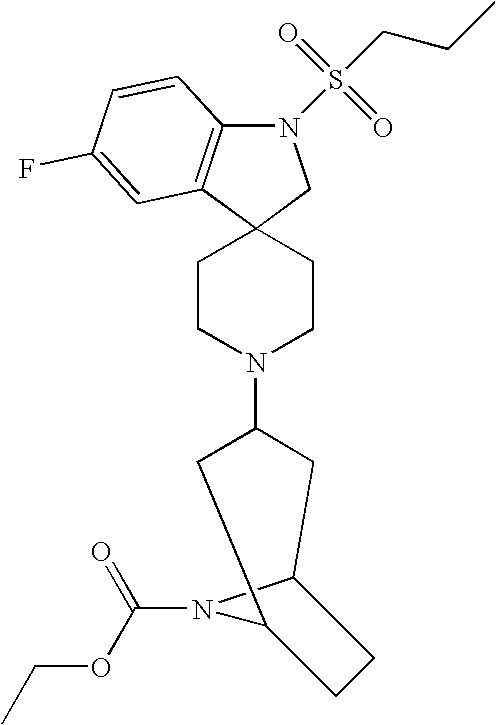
N1(S(CCC)(=O)=O)C2=C(C3(C1)CCN(C1CC4N(C(OCC)=O)C(C1)CC4)CC3)C=C(F)C=C2
